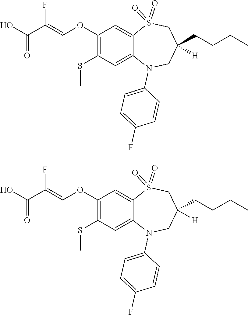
C1C(CCCC)([H])CN(C2=CC=C(F)C=C2)C2=CC(SC)=C(OC=C(C(O)=O)F)C=C2S1(=O)=O.C1C(CCCC)([H])CN(C2=CC=C(F)C=C2)C2=CC(SC)=C(OC=C(C(O)=O)F)C=C2S1(=O)=O
